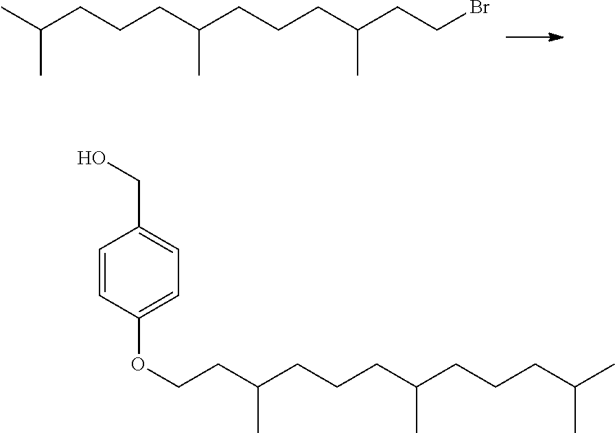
CC(CCCC(CCCC(CCBr)C)C)C.C1=CC(OCCC(CCCC(CCCC(C)C)C)C)=CC=C1CO
